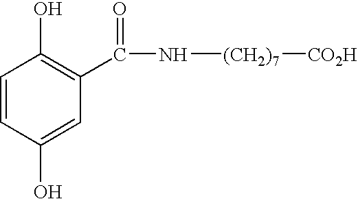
C1=CC(O)=CC(C(N[(CH2)7][CO2H])=O)=C1O
